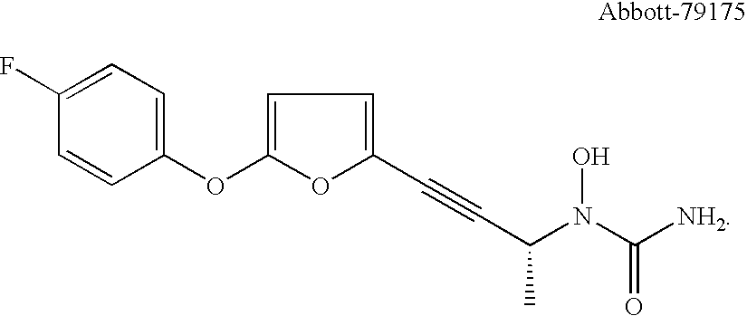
C1(OC2=CC=C(C#CC(N(C([NH2])=O)O)C)O2)=CC=C(F)C=C1
